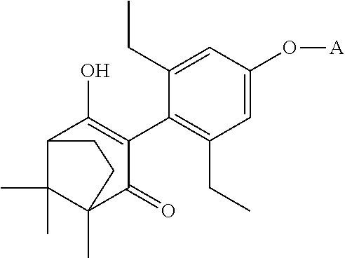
C1(C2=C(O)C3C(C)(C)C(C)(C2=O)CC3)=C(CC)C=C(O[A])C=C1CC
